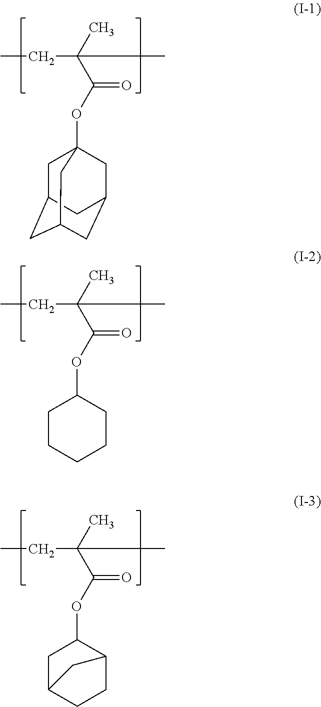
CCC(C(=O)OC12CC3CC(CC(C1)C3)C2)(C)C.CCC(C(=O)OC1CCCCC1)(C)C.CCC(C(=O)OC1C2CCC(C1)C2)(C)C
